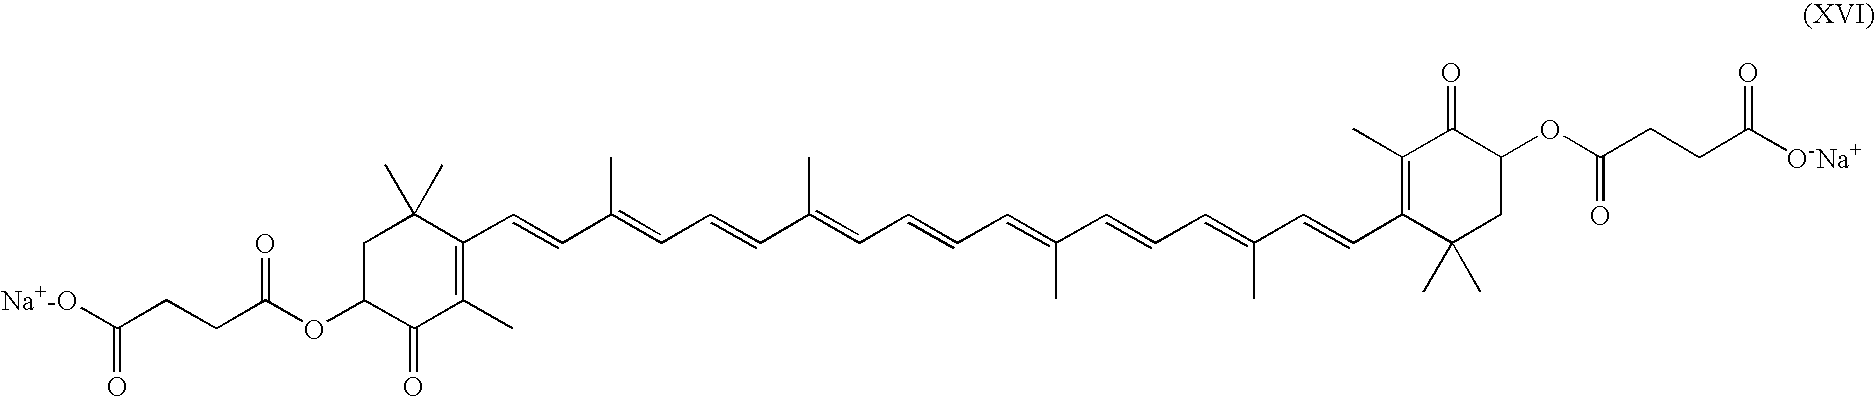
C1(C=CC(=CC=CC(=CC=CC=C(C=CC=C(C=CC2=C(C)C(=O)C(OC(CCC([O-Na+])=O)=O)CC2(C)C)C)C)C)C)=C(C)C(=O)C(OC(CCC([Na+-O])=O)=O)CC1(C)C
